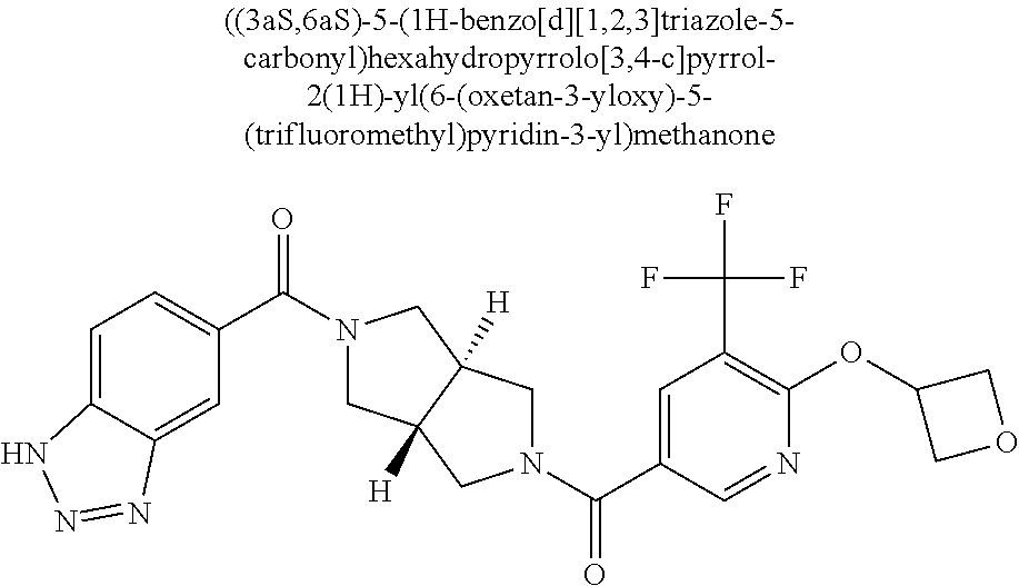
C1C2([H])C([H])(CN1C(C1=CC=C3C(=C1)N=NN3)=O)CN(C(C1=CC(C(F)(F)F)=C(OC3COC3)N=C1)=O)C2
